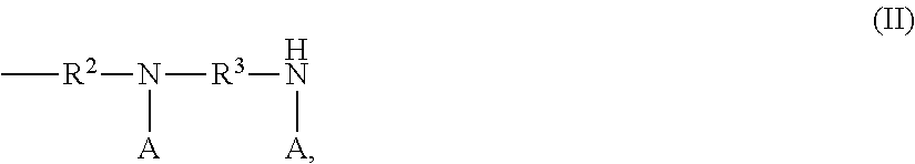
C[R2]N([A])[R3]N[A]
